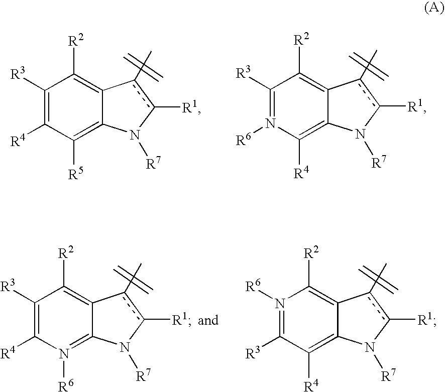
C1([R3])=C([R4])C([R5])=C2C(=C1[R2])c(C)c([R1])N2[R7].C1([R3])=N([R6])C([R4])=C2C(=C1[R2])c(C)c([R1])N2[R7].C1([R3])=C([R4])N([R6])=C2C(=C1[R2])c(C)c([R1])N2[R7].N1([R6])=C([R3])C([R4])=C2C(=C1[R2])c(C)c([R1])N2[R7]
